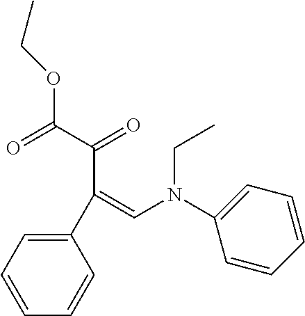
C1(C(C(C(=O)OCC)=O)=CN(C2=CC=CC=C2)CC)=CC=CC=C1
